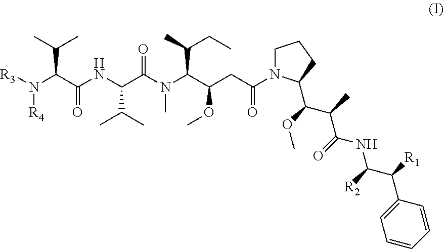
[R3]N(C(C(NC(C(N(C(C(CC(N1CCCC1C(OC)C(C)C(=O)NC(C([R1])C1=CC=CC=C1)[R2])=O)OC)C(C)CC)C)=O)C(C)C)=O)C(C)C)[R4]
